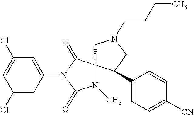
C1(Cl)=CC(N2C(=O)N(C)C3(C2=O)CN(CCCC)CC3C2=CC=C([CN])C=C2)=CC(Cl)=C1
